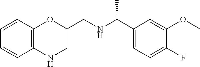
C12=C(OC(CNC(C3=CC=C(F)C(OC)=C3)C)CN1)C=CC=C2
